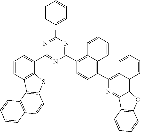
C12=C(C3=C4C(=C(C5=NC(C6=CC=CC=C6)=NC(C6=CC=CC7=C6SC6=C7C7=C(C=C6)C=CC=C7)=N5)C=C3)C=CC=C4)N=C3C(=C1C=CC=C2)OC1=C3C=CC=C1
